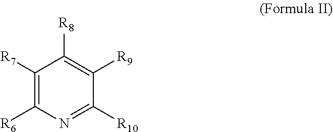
C1([R7])=C([R6])N=C([R10])C([R9])=C1[R8]
